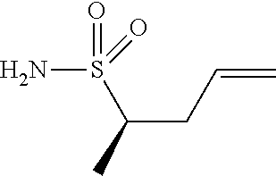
NS(C(C)CC=C)(=O)=O
